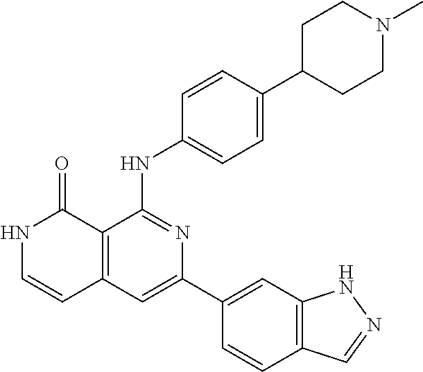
C1=CC(NC2=NC(C3=CC4=C(C=C3)C=NN4)=CC3=C2C(=O)NC=C3)=CC=C1C1CCN(C)CC1
